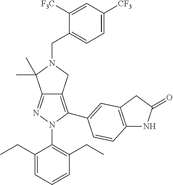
C12=NN(C3=C(CC)C=CC=C3CC)C(C3=CC4=C(NC(=O)C4)C=C3)=C1CN(CC1=CC=C([CF3])C=C1[F3C])C2(C)C
